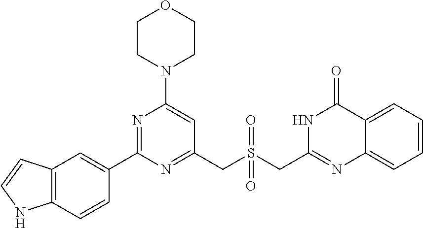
C1CN(C2=CC(CS(CC3=NC4=CC=CC=C4C(=O)N3)(=O)=O)=NC(C3=CC4=C(C=C3)NC=C4)=N2)CCO1
